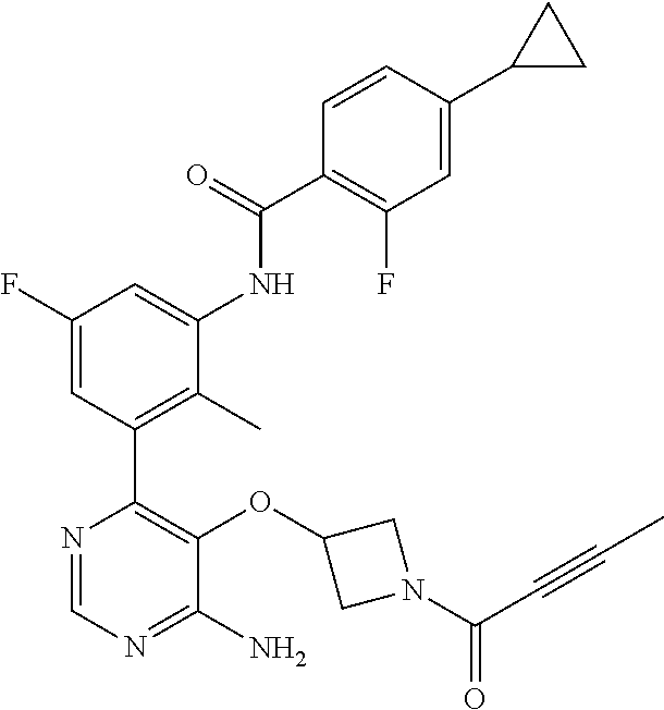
C1(F)=CC(C2=C(OC3CN(C(=O)C#CC)C3)C(N)=NC=N2)=C(C)C(NC(C2=C(F)C=C(C3CC3)C=C2)=O)=C1
